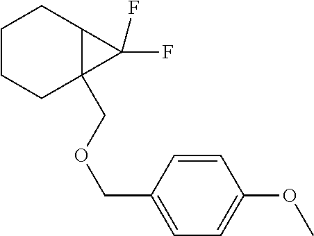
C1CCC2(COCC3=CC=C(OC)C=C3)C(C1)C2(F)F
